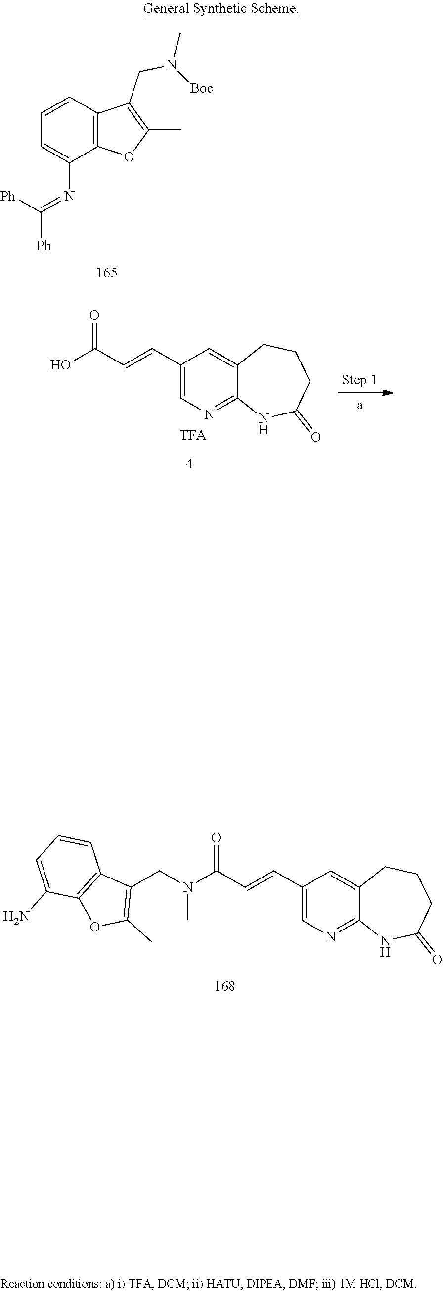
C1(C=CC(N(CC2=C(C)OC3=C2C=CC=C3N)C)=O)=CN=C2C(=C1)CCCC(=O)N2.N(CC1=C(C)OC2=C1C=CC=C2N=C([Ph])[Ph])(C)[Boc].C1(C=CC(O)=O)=CN=C2C(=C1)CCCC(=O)N2
